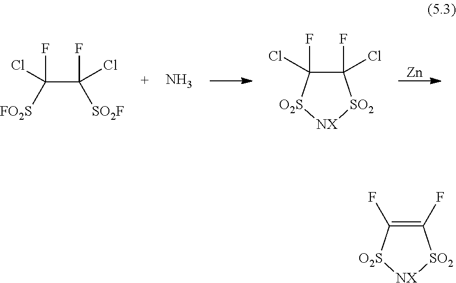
C1(F)=C(F)[O2S][NX][SO2]1.[Zn].C(C([SO2F])(F)Cl)([FO2S])(F)Cl.N.C1(F)(Cl)C(F)(Cl)[O2S][NX][SO2]1
